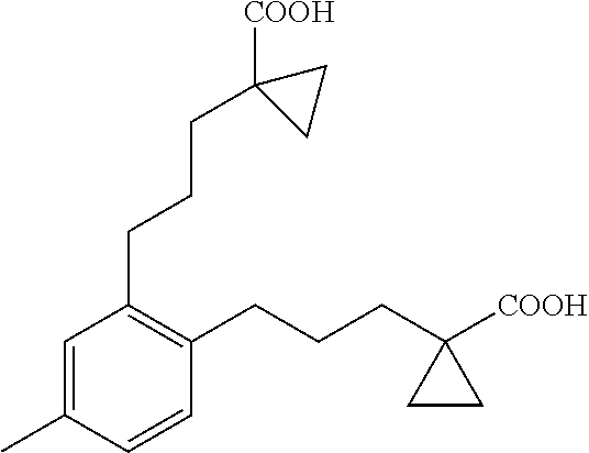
C1(C)=CC(CCCC2([COOH])CC2)=C(CCCC2([COOH])CC2)C=C1
